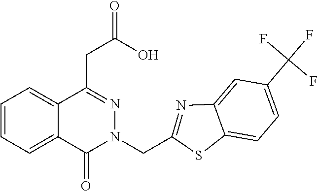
C1=CC=C2C(=C1)C(CC(O)=O)=NN(CC1=NC3=CC(C(F)(F)F)=CC=C3S1)C2=O
